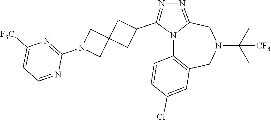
N12C3=C(CN(C(C)(C)[CF3])CC1=NN=C2C1CC2(C1)CN(C1=NC([F3C])=CC=N1)C2)C=C(Cl)C=C3
